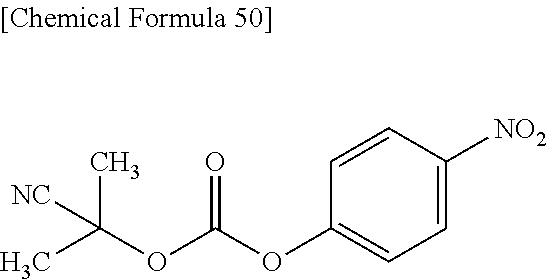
C1=CC([NO2])=CC=C1OC(OC(C)(C)[NC])=O
